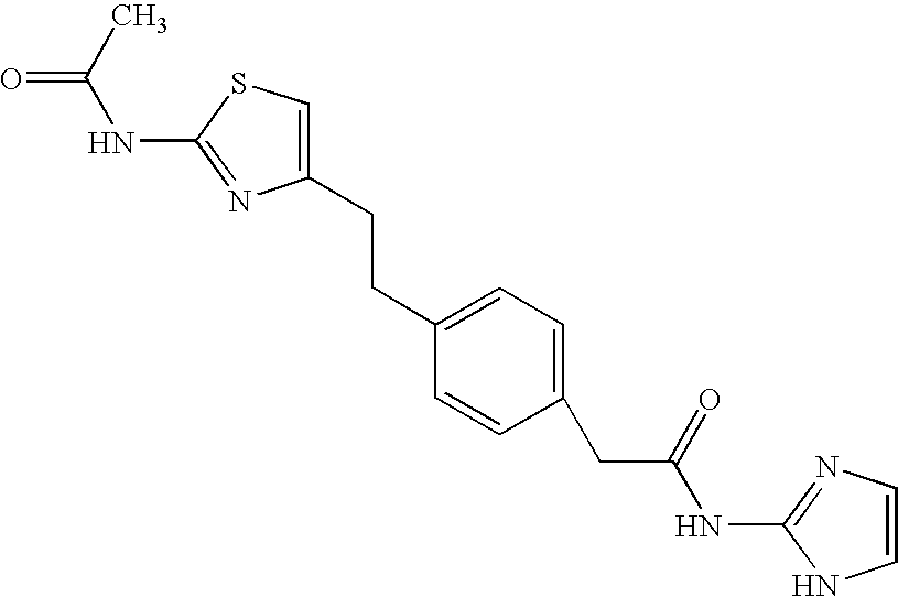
C1(CCC2=CC=C(CC(NC3=NC=CN3)=O)C=C2)=CSC(NC(=O)C)=N1
